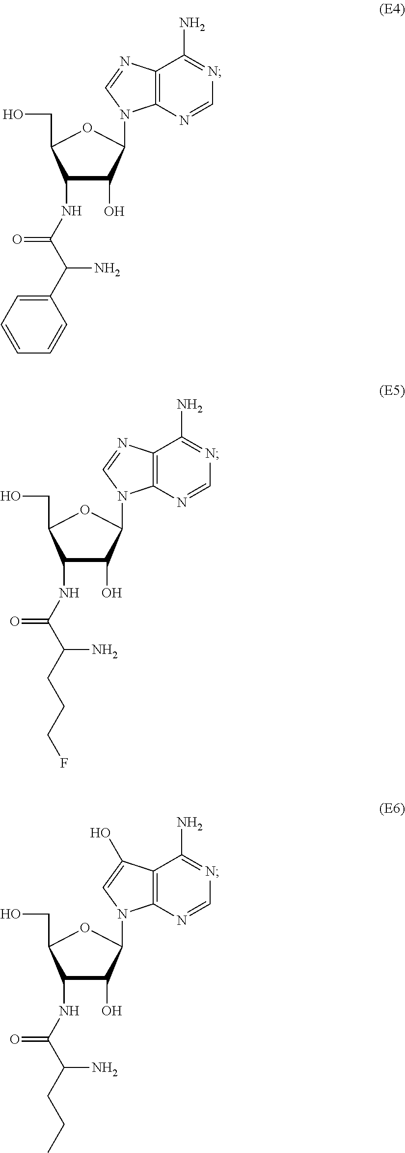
C1(NC(C(C2=CC=CC=C2)N)=O)C(O)C(N2C3=C(N=C2)C(N)=NC=N3)OC1CO.C1(NC(C(CCCF)N)=O)C(O)C(N2C3=C(N=C2)C(N)=NC=N3)OC1CO.C1(NC(C(CCC)N)=O)C(O)C(N2C3=C(C(O)=C2)C(N)=NC=N3)OC1CO
